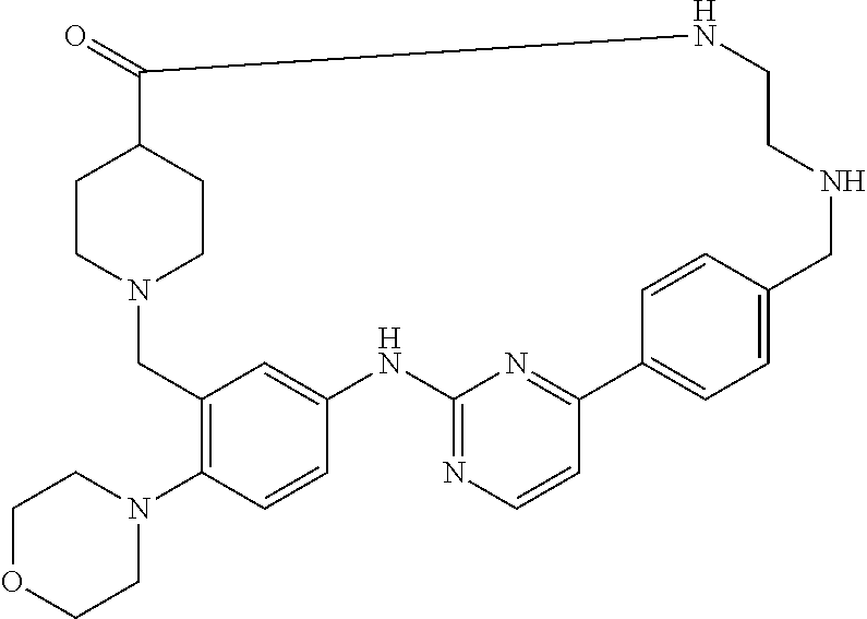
N12CC3=C(N4CCOCC4)C=CC(=C3)NC3=NC=CC(=N3)C3=CC=C(C=C3)CNCCNC(=O)C(CC1)CC2
